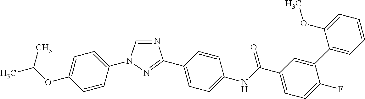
N1=CN(C2=CC=C(OC(C)C)C=C2)N=C1C1=CC=C(NC(C2=CC=C(F)C(C3=CC=CC=C3OC)=C2)=O)C=C1
